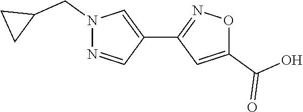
N1(CC2CC2)N=CC(C2=NOC(C(O)=O)=C2)=C1
